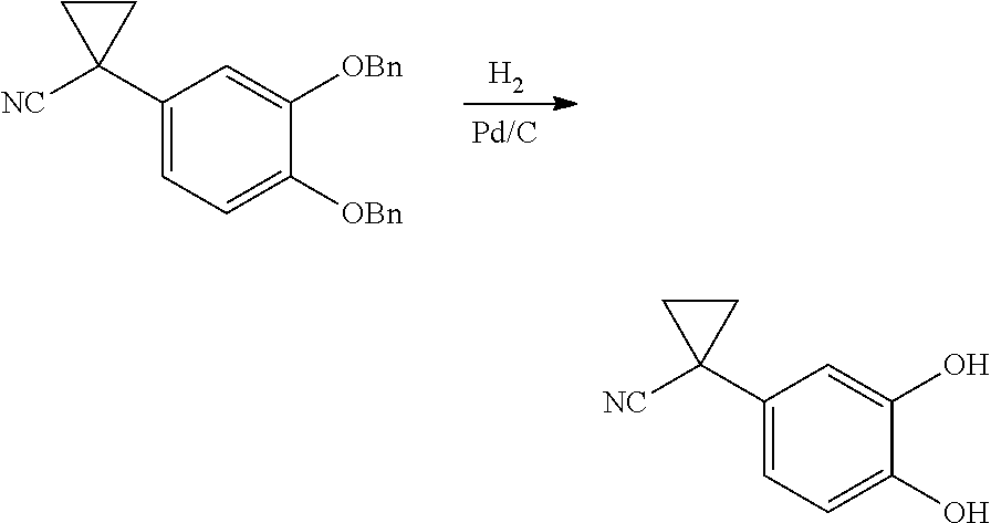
C1(C2([NC])CC2)=CC=C(O)C(O)=C1.C1(C2([NC])CC2)=CC=C([OBn])C([OBn])=C1.[H2]
